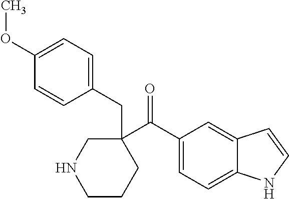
C1(CC2=CC=C(OC)C=C2)(C(C2=CC=C3C(=C2)C=CN3)=O)CNCCC1
